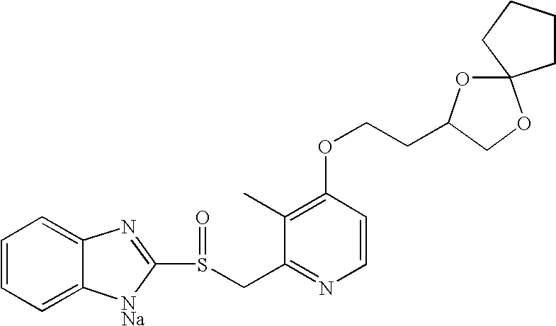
C1=CC=C2C(=C1)N=C(S(CC1=NC=CC(OCCC3OC4(OC3)CCCC4)=C1C)=O)[NNa]2
